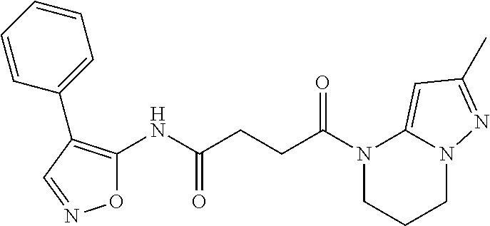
O1C(NC(CCC(N2CCCN3C2=CC(C)=N3)=O)=O)=C(C2=CC=CC=C2)C=N1
